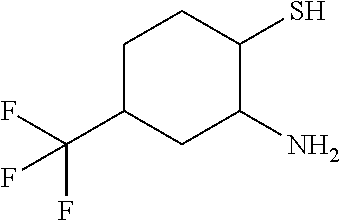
C1C(C(F)(F)F)CC(N)C(S)C1
